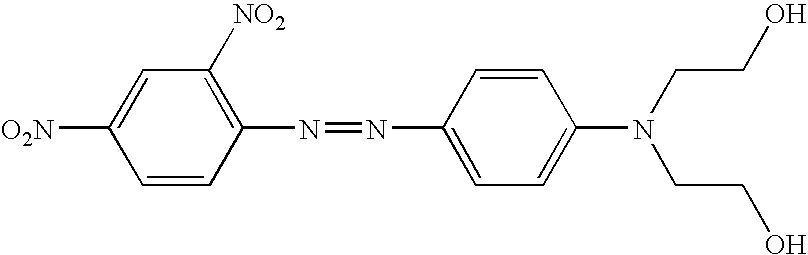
[O2N]C1=CC([NO2])=C(N=NC2=CC=C(N(CCO)CCO)C=C2)C=C1
